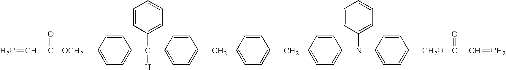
C1=CC([OCH2]C(=O)C=C)=CC=C1C([H])(C1=CC=CC=C1)C1=CC=C(CC2=CC=C(CC3=CC=C(N(C4=CC=CC=C4)C4=CC=C([CH2O]C(=O)C=C)C=C4)C=C3)C=C2)C=C1
